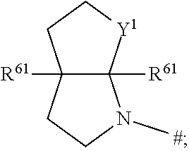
C12([R61])C([R61])([Y1]CC1)N(C)CC2
